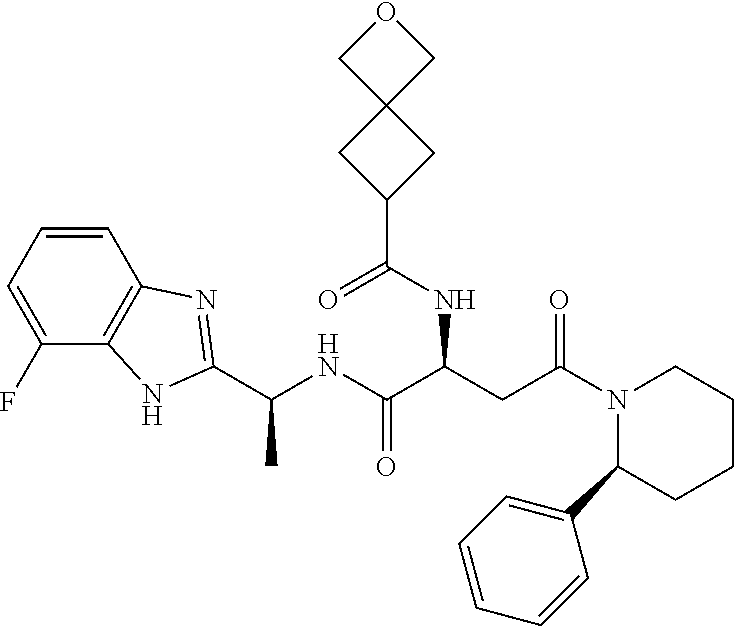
C1=CC2=C(C(F)=C1)NC(C(NC(C(CC(N1C(C3=CC=CC=C3)CCCC1)=O)NC(C1CC3(C1)COC3)=O)=O)C)=N2
